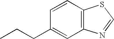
CCCC1=CC2=C(C=C1)SC=N2
